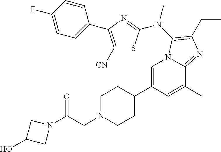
C1=C(C2CCN(CC(=O)N3CC(O)C3)CC2)C=C(C)C2=NC(CC)=C(N(C)C3=NC(C4=CC=C(F)C=C4)=C([CN])S3)N12
